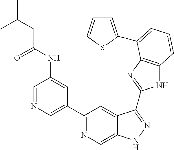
C1=NC=C(C2=NC=C3C(=C2)C(C2=NC4=C(N2)C=CC=C4C2=CC=CS2)=NN3)C=C1NC(CC(C)C)=O
